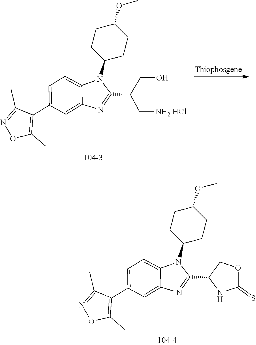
C1(C)=NOC(C)=C1C1=CC=C2C(=C1)N=C(C(C[NH2 HCl])CO)N2C1CCC(OC)CC1.C1(C)=NOC(C)=C1C1=CC=C2C(=C1)N=C(C1NC(=S)OC1)N2C1CCC(OC)CC1
